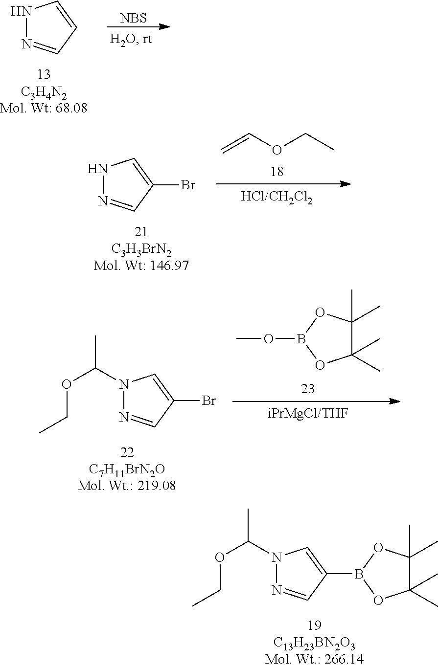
N1(C(C)OCC)N=CC(B2OC(C)(C)C(C)(C)O2)=C1.N1N=CC=C1.[NBS].N1N=CC(Br)=C1.C=COCC.N1(C(C)OCC)N=CC(Br)=C1.C1(C)(C)C(C)(C)OB(OC)O1
